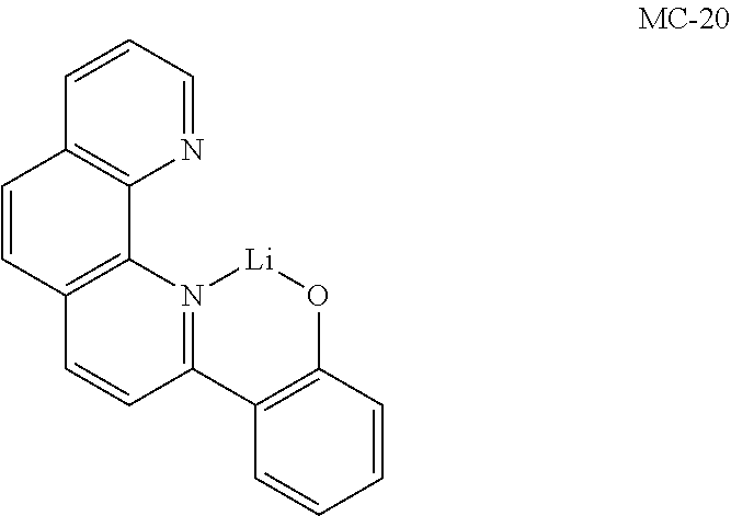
C1=CC=NC2=C1C=CC1=C2N2=C(C=C1)C1=C(O[Li]2)C=CC=C1
